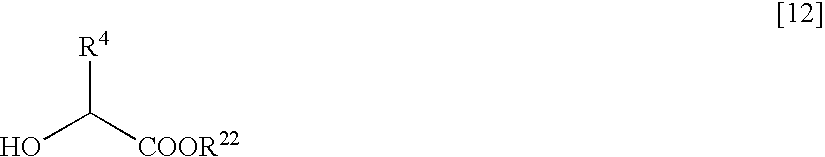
OC([COOR22])[R4]
